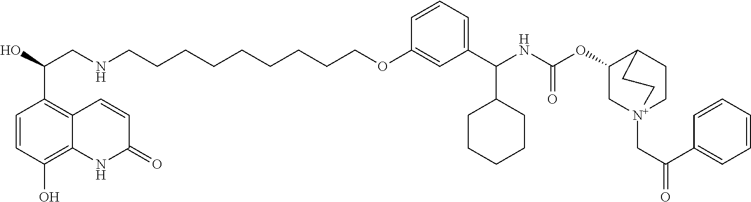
C1=CC(OCCCCCCCCCNCC(O)C2=C3C(=C(O)C=C2)NC(=O)C=C3)=CC(C(NC(OC2C[N+]3(CC(=O)C4=CC=CC=C4)CCC2CC3)=O)C2CCCCC2)=C1
